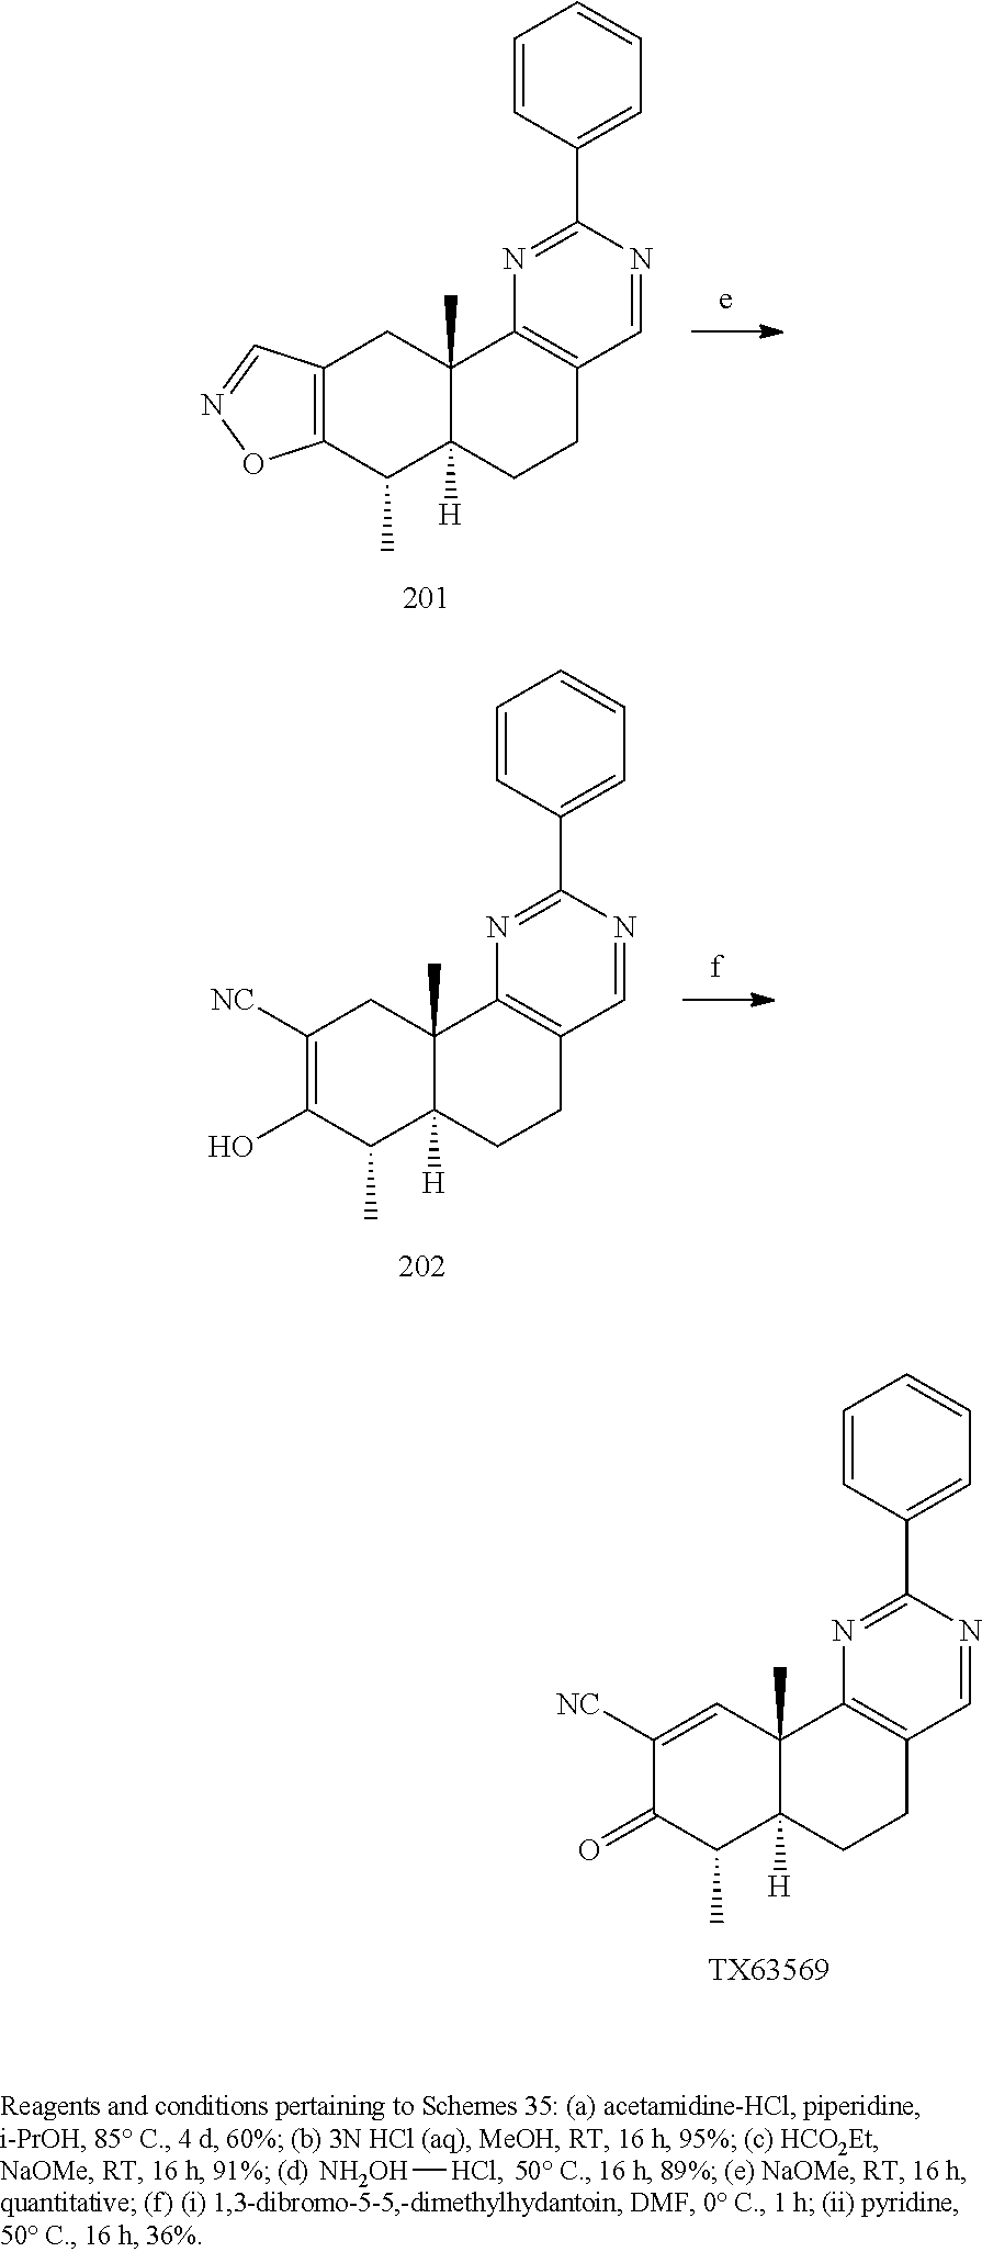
[NH2OH][HCl].C12=C(C(C)C3([H])C(C)(C1)C1=C(CC3)C=NC(C3=CC=CC=C3)=N1)ON=C2.C1([NC])=C(O)C(C)C2([H])C(C)(C1)C1=C(CC2)C=NC(C2=CC=CC=C2)=N1.C1([NC])=CC2(C)C([H])(C(C)C1=O)CCC1=C2N=C(C2=CC=CC=C2)N=C1.[TX63569]
